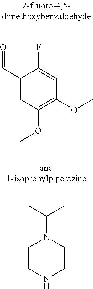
C1(C=O)=CC(OC)=C(OC)C=C1F.C1CNCCN1C(C)C
